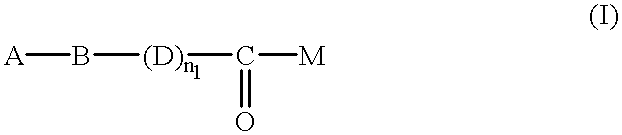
[A]B[(D)n]C([M])=O
